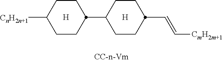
C1CC([CnH2n+1])CCC1C1CCC(C=C[CmH2m+1])CC1.[H].[H]
